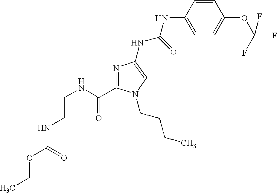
C(NC(=O)C1=NC(NC(NC2=CC=C(OC(F)(F)F)C=C2)=O)=CN1CCCC)CNC(OCC)=O
